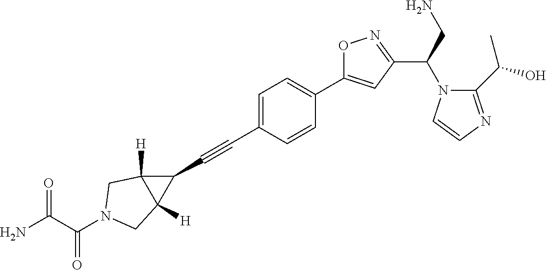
C1=C(C#CC2C3([H])C2([H])CN(C(C(N)=O)=O)C3)C=CC(C2=CC(C(N3C(C(O)C)=NC=C3)CN)=NO2)=C1
